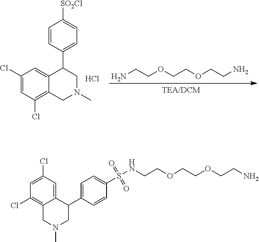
C1(Cl)=CC(Cl)=C2C(=C1)C(C1=CC=C([SO2Cl])C=C1)CN(C)C2.Cl.NCCOCCOCCN.C1=C(Cl)C=C2C(=C1Cl)CN(C)CC2C1=CC=C(S(=O)(=O)NCCOCCOCCN)C=C1
